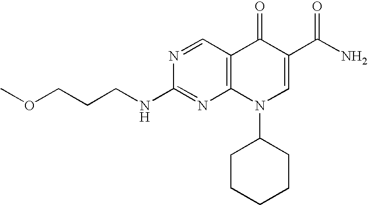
N1=CC2=C(N=C1NCCCOC)N(C1CCCCC1)C=C(C(N)=O)C2=O
